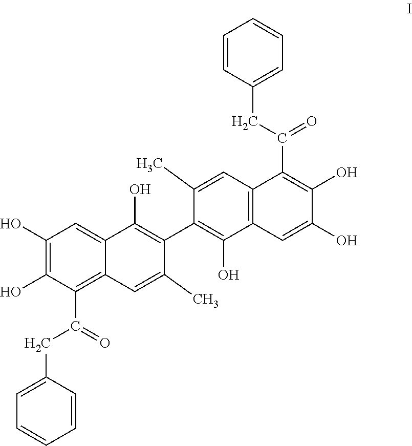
C1(O)=C(O)C(C(=O)CC2=CC=CC=C2)=C2C(=C1)C(O)=C(C1=C(O)C3=C(C=C1C)C(C(CC1=CC=CC=C1)=O)=C(O)C(O)=C3)C(C)=C2
